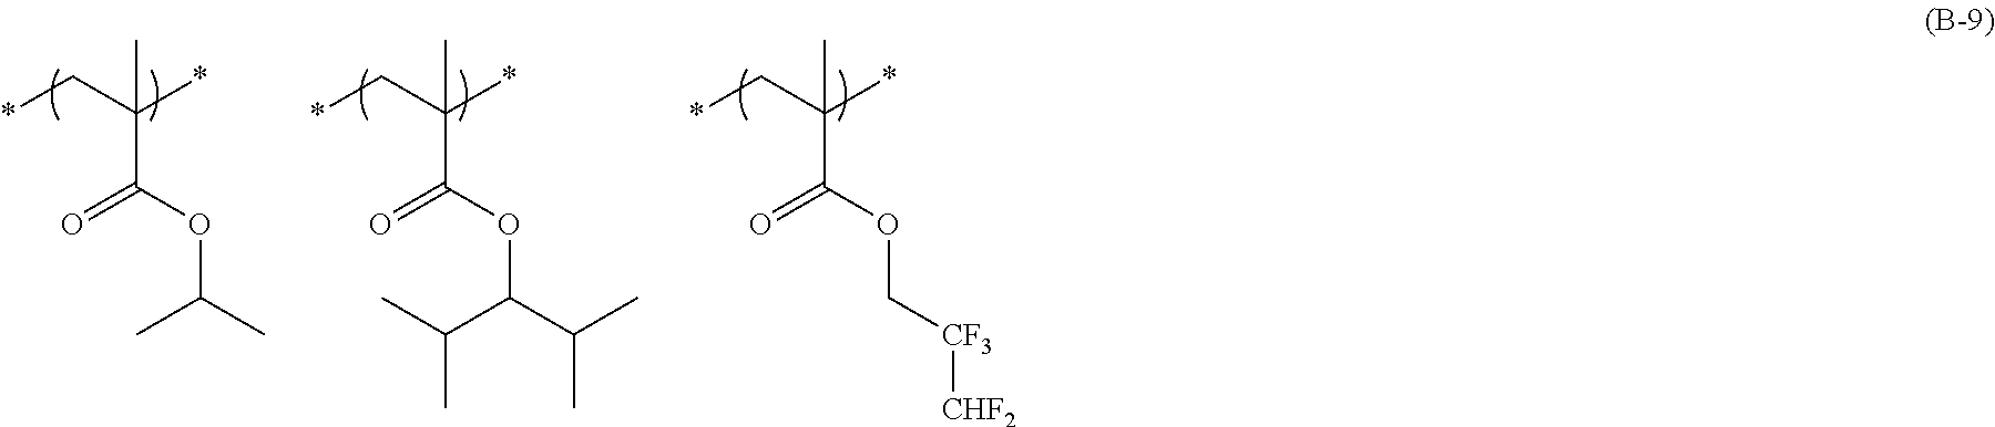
C(C(OC(C)C)=O)(C*)(*)C.C(C(OC(C(C)C)C(C)C)=O)(C*)(*)C.C(C(OC[CF3][CHF2])=O)(C*)(*)C
